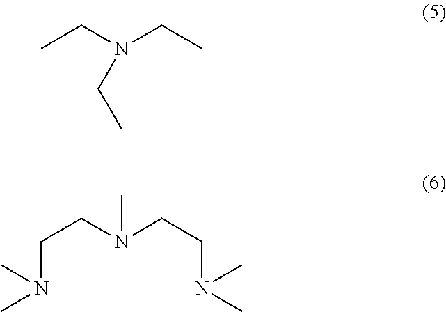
CCN(CC)CC.C(CN(CCN(C)C)C)N(C)C
